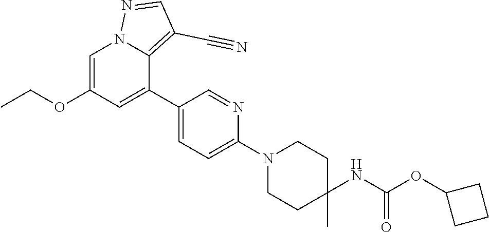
C1=C(OCC)C=C(C2=CC=C(N3CCC(C)(NC(=O)OC4CCC4)CC3)N=C2)C2=C(C#N)C=NN12
